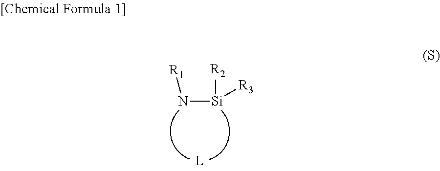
N([Si]([R2])[R3])[R1]
